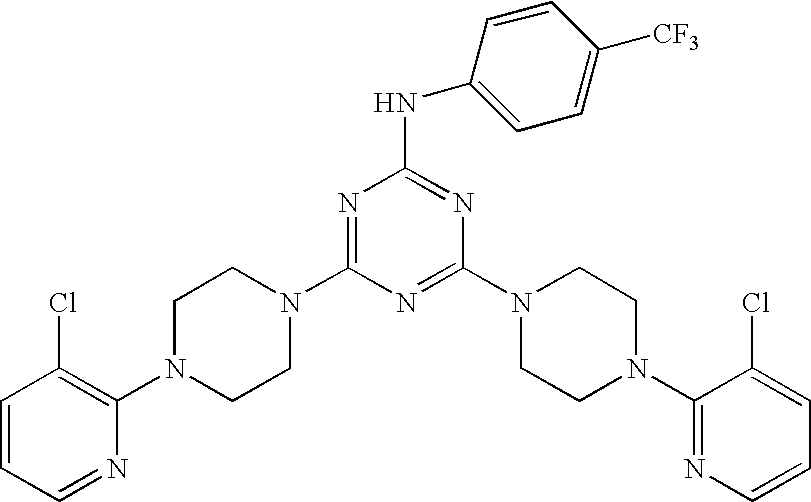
C1=CC=NC(N2CCN(C3=NC(NC4=CC=C([CF3])C=C4)=NC(N4CCN(C5=NC=CC=C5Cl)CC4)=N3)CC2)=C1Cl
